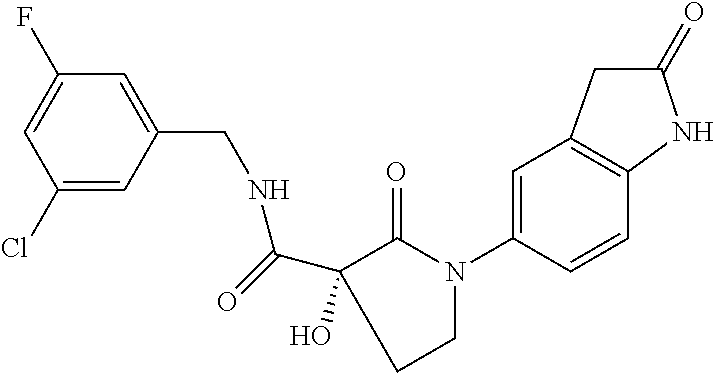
C1=C(CNC(=O)C2(O)C(=O)N(C3=CC4=C(C=C3)NC(=O)C4)CC2)C=C(Cl)C=C1F
